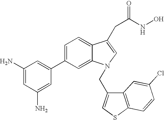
C1(C2=CC(N)=CC(N)=C2)=CC=C2C(=C1)N(CC1=CSC3=C1C=C(Cl)C=C3)C=C2CC(NO)=O
